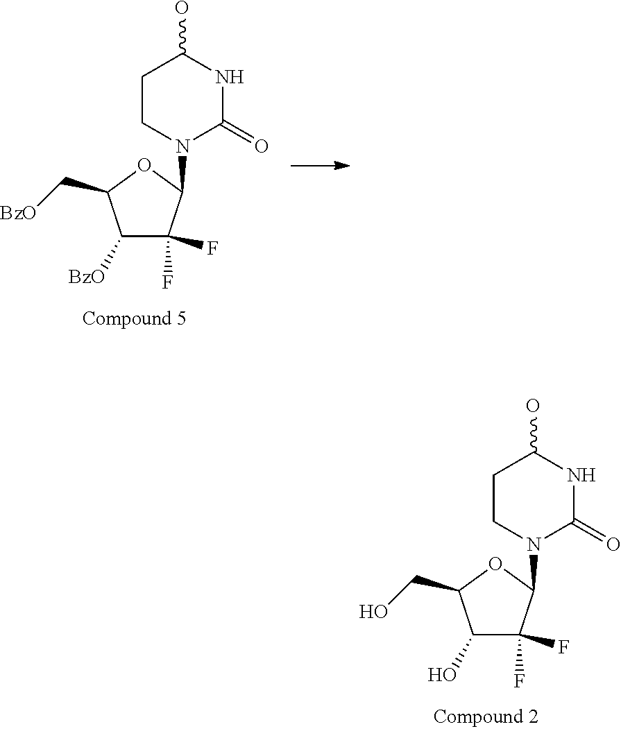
C1(O)C(F)(F)C(N2C(=O)NC(O)CC2)OC1CO.C1([BzO])C(F)(F)C(N2C(=O)NC(O)CC2)OC1C[BzO]
